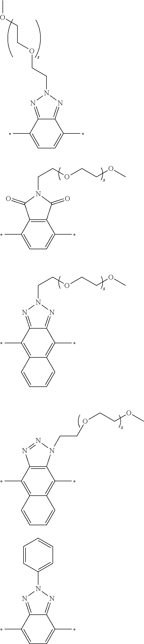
C1=C(C)C2=NN(CCOCCOC)N=C2C(C)=C1.C1=C(C)C2=C(C(C)=C1)C(=O)N(CCOCCOC)C2=O.C12=C(C)C3=NN(CCOCCOC)N=C3C(C)=C1C=CC=C2.C12=C(C)C3=C(C(C)=C1C=CC=C2)N(CCOCCOC)N=N3.C1=C(C)C2=NN(C3=CC=CC=C3)N=C2C(C)=C1
